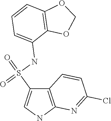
C12=C(NC=C1S(=O)(NC1=CC=CC3=C1OCO3)=O)N=C(Cl)C=C2
